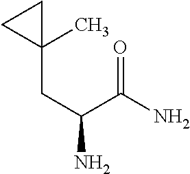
C1C(C)(CC(N)C(N)=O)C1
